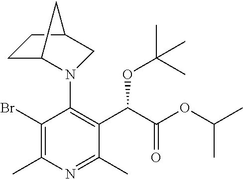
C1(Br)=C(C)N=C(C)C(C(C(OC(C)C)=O)OC(C)(C)C)=C1N1C2CCC(C1)C2
